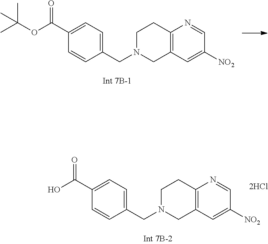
C12=C(C=C([NO2])C=N1)CN(CC1=CC=C(C(OC(C)(C)C)=O)C=C1)CC2.C12=C(C=C([NO2])C=N1)CN(CC1=CC=C(C(O)=O)C=C1)CC2
